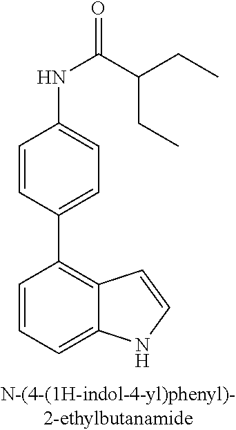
C1=CC(C2=C3C(=CC=C2)NC=C3)=CC=C1NC(=O)C(CC)CC
